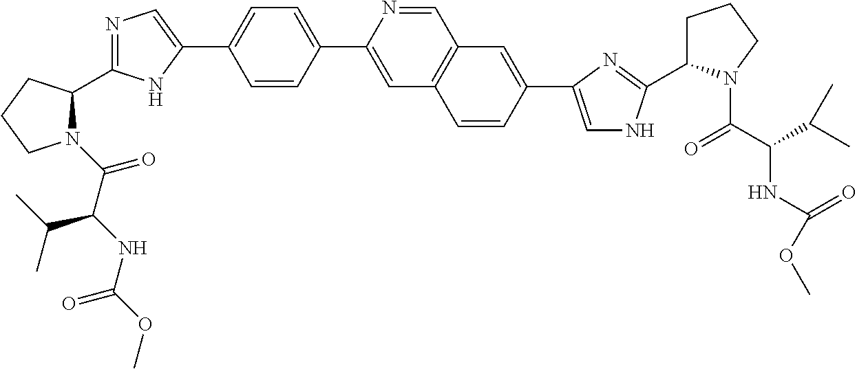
N1(C(C(NC(=O)OC)C(C)C)=O)C(C2=NC=C(C3=CC=C(C4=CC5=C(C=N4)C=C(C4=CNC(C6CCCN6C(C(C(C)C)NC(=O)OC)=O)=N4)C=C5)C=C3)N2)CCC1
